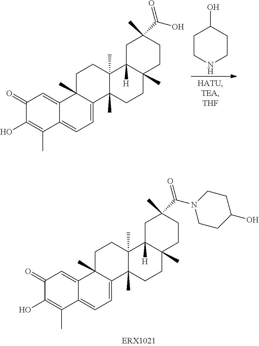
C1(=O)C(O)=C(C)C2=CC=C3C(C)(C2=C1)CCC1(C)C3(C)CCC2(C)C1([H])CC(C)(C(N1CCC(O)CC1)=O)CC2.C1(=O)C(O)=C(C)C2=CC=C3C(C)(C2=C1)CCC1(C)C3(C)CCC2(C)C1([H])CC(C)(C(O)=O)CC2.C1CNCCC1O
